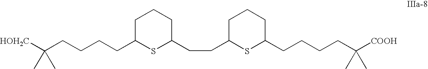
C(CCCCC1SC(CCC2SC(CCCCC([COOH])(C)C)CCC2)CCC1)([HOH2C])(C)C
